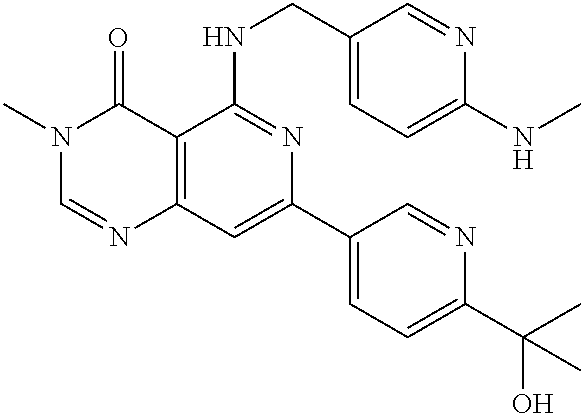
C12=C(C=C(C3=CC=C(C(C)(O)C)N=C3)N=C1NCC1=CC=C(NC)N=C1)N=CN(C)C2=O
